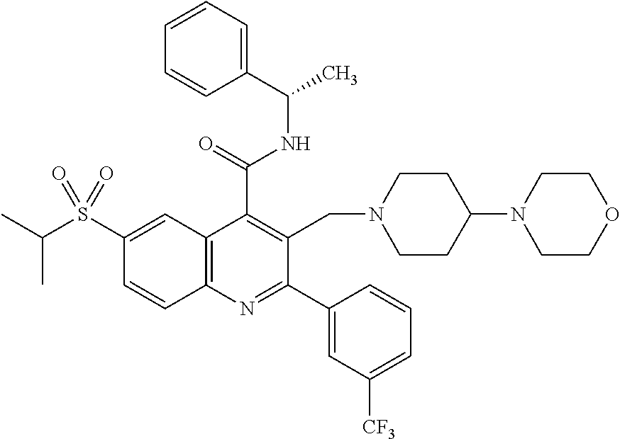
C1(C(=O)NC(C2=CC=CC=C2)C)=C(CN2CCC(N3CCOCC3)CC2)C(C2=CC([CF3])=CC=C2)=NC2=C1C=C(S(C(C)C)(=O)=O)C=C2
